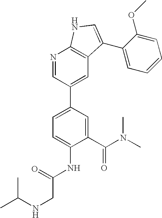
C1(C(N(C)C)=O)=CC(C2=CC3=C(N=C2)NC=C3C2=CC=CC=C2OC)=CC=C1NC(CNC(C)C)=O
